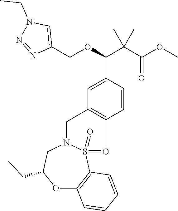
C1=C(C(OCC2=CN(CC)N=N2)C(C(=O)OC)(C)C)C=CC2=C1CN1S(=O)(=O2)C2=C(OC(CC)C1)C=CC=C2
